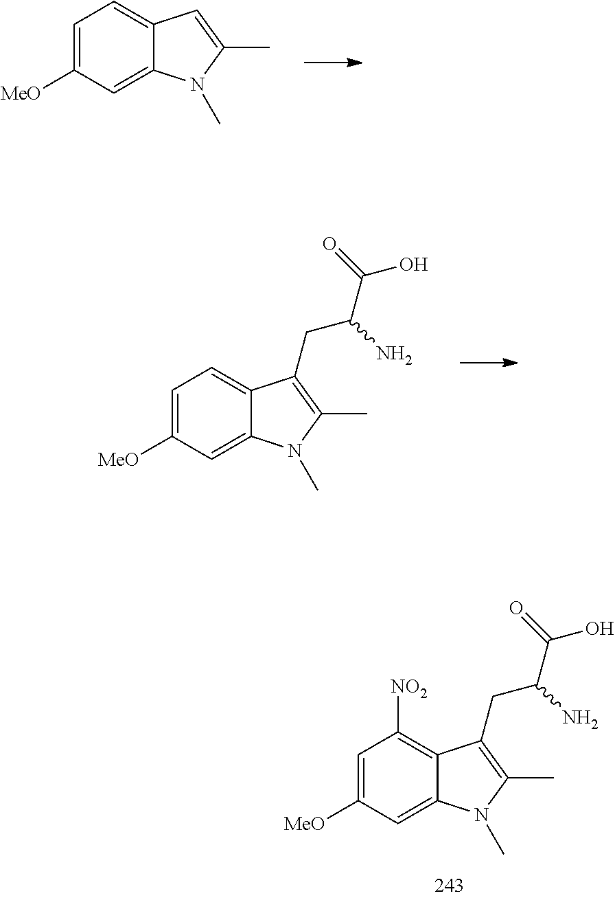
C12=CC=C([MeO])C=C1N(C)C(C)=C2.C12=CC=C([MeO])C=C1N(C)C(C)=C2CC(C(O)=O)N.C12=C([NO2])C=C([MeO])C=C1N(C)C(C)=C2CC(C(O)=O)N
